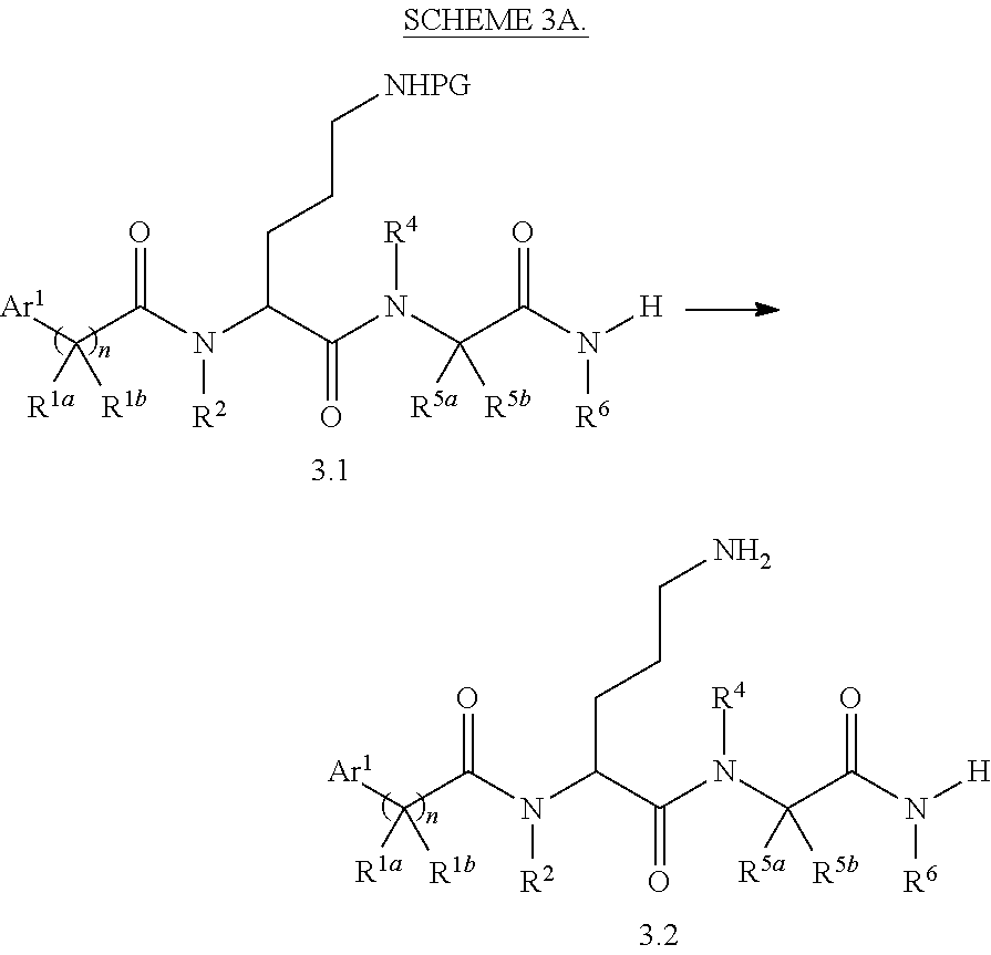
C(C(N(C(C(N([H])[R6])=O)([R5a])[R5b])[R4])=O)(CCCN)N(C(C([Ar1])([R1a])[R1b])=O)[R2].C(C(N(C(C(N([H])[R6])=O)([R5a])[R5b])[R4])=O)(CCC[NHPG])N(C(C([Ar1])([R1a])[R1b])=O)[R2]
